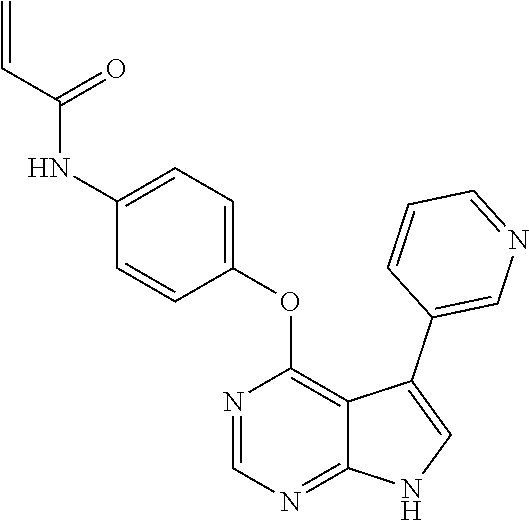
C1(OC2=C3C(=NC=N2)NC=C3C2=CN=CC=C2)=CC=C(NC(C=C)=O)C=C1
